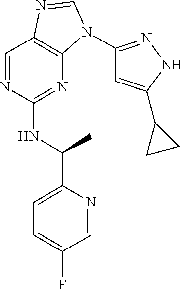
C1=NC(NC(C)C2=CC=C(F)C=N2)=NC2=C1N=CN2C1=NNC(C2CC2)=C1
